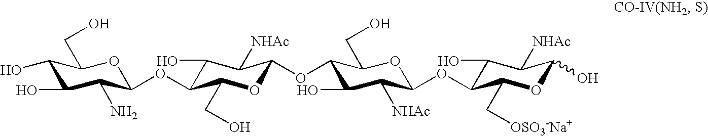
C1(O)C(O)C(N)C(OC2C(O)C([NHAc])C(OC3C(O)C([NHAc])C(OC4C(O)C([NHAc])C(O)OC4C[OSO3-Na+])OC3CO)OC2CO)OC1CO
